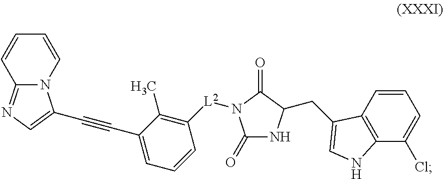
N12C(=NC=C1C#CC1=CC=CC([L2]N3C(=O)NC(CC4=CNC5=C4C=CC=C5Cl)C3=O)=C1C)C=CC=C2
